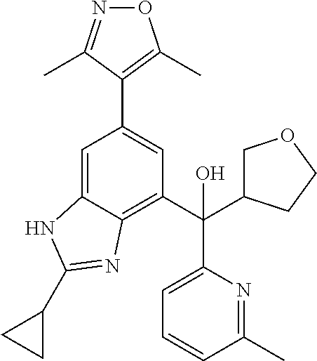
C1=C2C(=C(C(C3COCC3)(C3=CC=CC(C)=N3)O)C=C1C1=C(C)ON=C1C)N=C(C1CC1)N2
